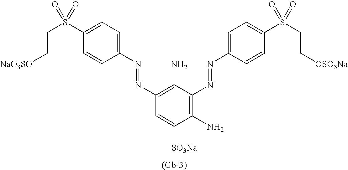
C1=C(S(CC[NaO3SO])(=O)=O)C=CC(N=NC2=C(N)C(N=NC3=CC=C(S(CC[OSO3Na])(=O)=O)C=C3)=C(N)C([SO3Na])=C2)=C1.[(Gb-3)]
